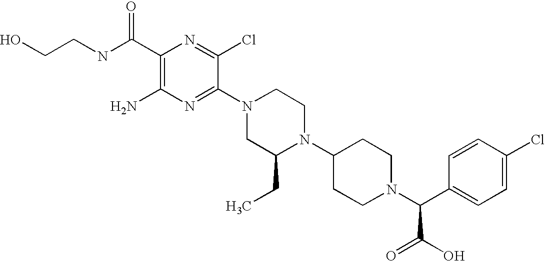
C1(C(NCCO)=O)=C(N)N=C(N2CC(CC)N(C3CCN(C(C4=CC=C(Cl)C=C4)C(O)=O)CC3)CC2)C(Cl)=N1
